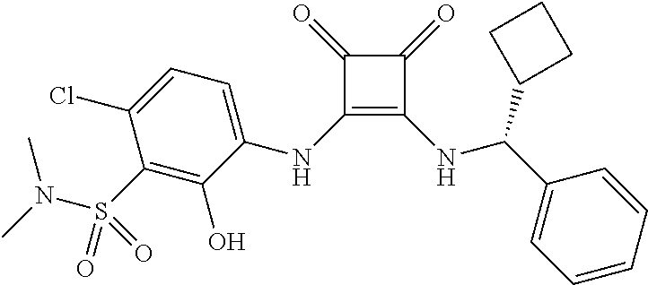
C(C1=CC=CC=C1)(NC1=C(NC2=CC=C(Cl)C(S(N(C)C)(=O)=O)=C2O)C(=O)C1=O)C1CCC1
